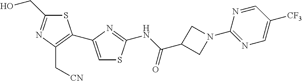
S1C(CO)=NC(C[CN])=C1C1=CSC(NC(C2CN(C3=NC=C([CF3])C=N3)C2)=O)=N1
